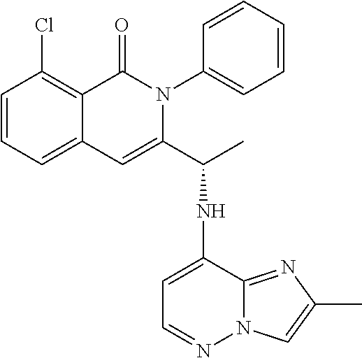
C12=CC=CC(Cl)=C1C(=O)N(C1=CC=CC=C1)C(C(NC1=CC=NN3C1=NC(C)=C3)C)=C2
